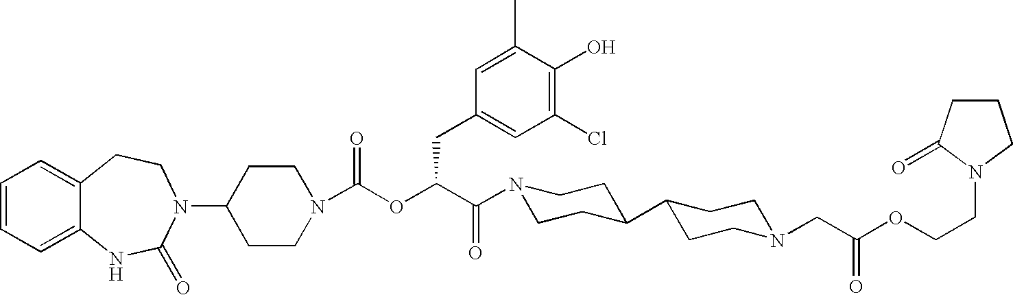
C1(N2C(=O)NC3=CC=CC=C3CC2)CCN(C(OC(C(=O)N2CCC(C3CCN(CC(OCCN4CCCC4=O)=O)CC3)CC2)CC2=CC(Cl)=C(O)C(C)=C2)=O)CC1
